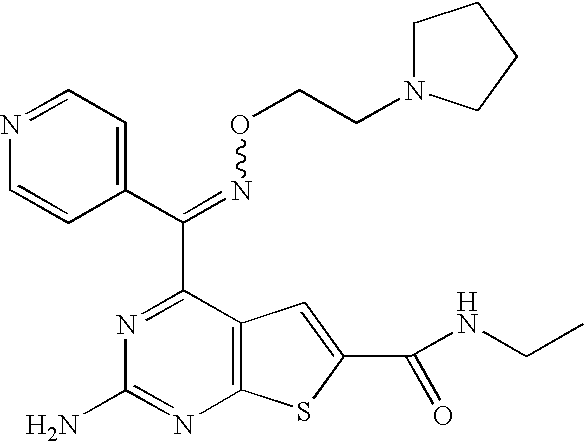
C(=NOCCN1CCCC1)(C1=NC(N)=NC2=C1C=C(C(NCC)=O)S2)C1=CC=NC=C1
